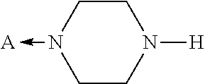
C1N(->[A])CCN([H])C1
